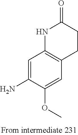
C1=C(N)C(OC)=CC2=C1NC(=O)CC2
